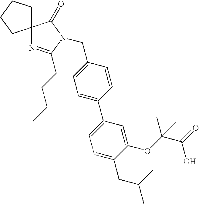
C12(CCCC1)N=C(CCCC)N(CC1=CC=C(C3=CC=C(CC(C)C)C(OC(C(=O)O)(C)C)=C3)C=C1)C2=O
